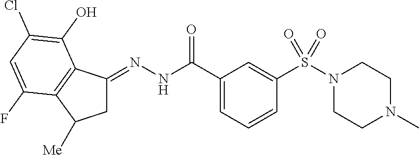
C1C(=NNC(C2=CC=CC(S(N3CCN(C)CC3)(=O)=O)=C2)=O)C2=C(C1[Me])C(F)=CC(Cl)=C2O
